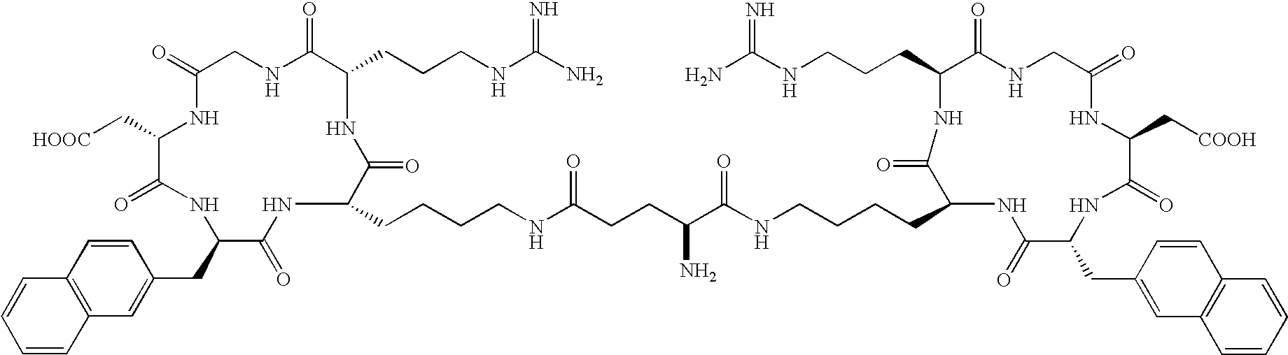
O=C1CNC(=O)C(CCCNC(N)=N)NC(=O)C(CCCCNC(CCC(C(NCCCCC2NC(=O)C(CC3=CC4=C(C=C3)C=CC=C4)NC(=O)C(C[COOH])NC(=O)CNC(=O)C(CCCNC(N)=N)NC2=O)=O)N)=O)NC(=O)C(CC2=CC3=C(C=C2)C=CC=C3)NC(=O)C(C[HOOC])N1
